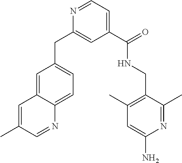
C1(C(NCC2=C(C)C=C(N)N=C2C)=O)=CC=NC(CC2=CC=C3C(=C2)C=C(C)C=N3)=C1
